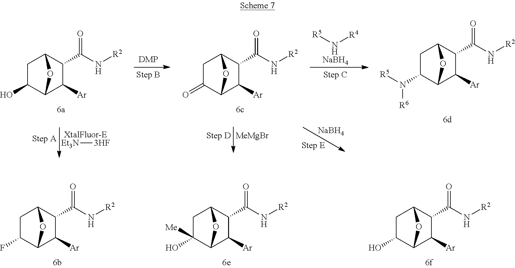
C1C(=O)C2C([Ar])C(C(N[R2])=O)C1O2.C1C(O)C2C([Ar])C(C(N[R2])=O)C1O2.[R5]N[R4].[NaBH4].C1C(N([R5])[R6])C2C([Ar])C(C(N[R2])=O)C1O2.[Et3N][3HF].[MeMgBr].[NaBH4].C1C(O)([Me])C2C([Ar])C(C(N[R2])=O)C1O2.C1C(O)C2C([Ar])C(C(N[R2])=O)C1O2.C1C(F)C2C([Ar])C(C(N[R2])=O)C1O2
